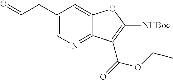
C1(CC=O)=CN=C2C(=C1)OC([NHBoc])=C2C(=O)OCC
